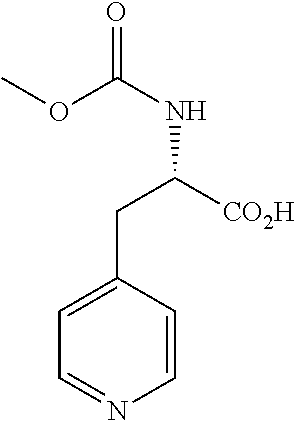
N(C(OC)=O)C(CC1=CC=NC=C1)[CO2H]
